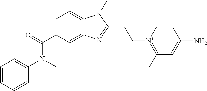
C1=CC=CC(N(C)C(C2=CC=C3C(=C2)N=C(CC[N+]2=C(C)C=C(N)C=C2)N3C)=O)=C1
